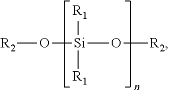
[R2]O[Si](O[R2])([R1])[R1]
